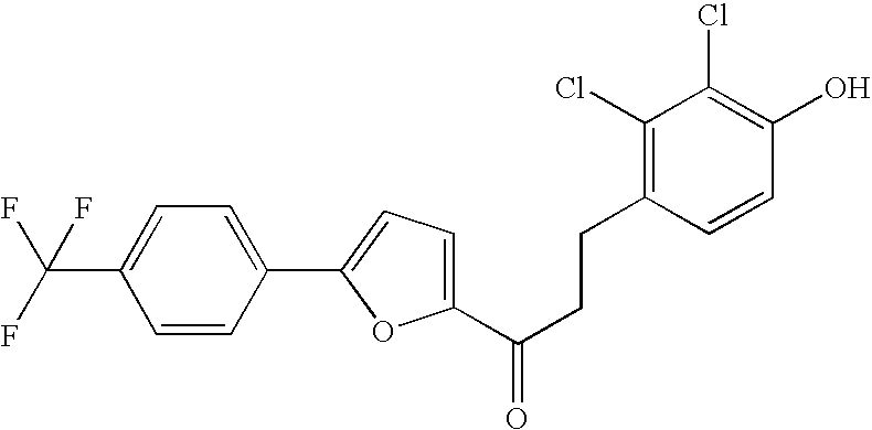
FC(F)(C1=CC=C(C2=CC=C(C(=O)CCC3=C(Cl)C(Cl)=C(O)C=C3)O2)C=C1)F
